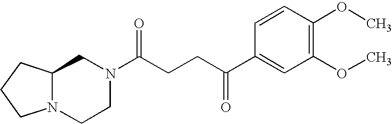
C12N(CCN(C(CCC(C3=CC(OC)=C(OC)C=C3)=O)=O)C1)CCC2
